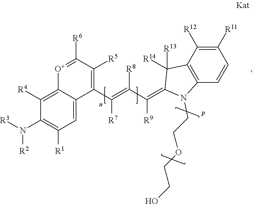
[O+]1=C([R6])C([R5])=C(C(=C([R8])C([R9])=C2C([R13])([R14])C3=C(C=CC([R11])=C3[R12])N2CCOCCO)[R7])C2=CC([R1])=C(N([R3])[R2])C([R4])=C12
